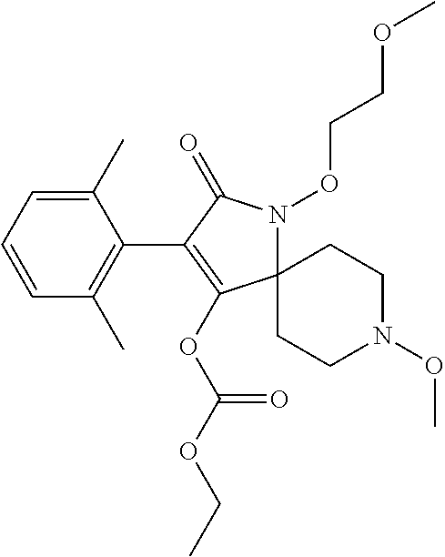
C1(C)=CC=CC(C)=C1C1=C(OC(OCC)=O)C2(N(OCCOC)C1=O)CCN(OC)CC2
